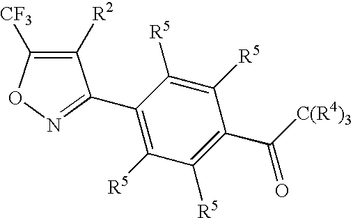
C1([R2])=C([CF3])ON=C1C1=C([R5])C([R5])=C(C([C(R4)3])=O)C([R5])=C1[R5]
